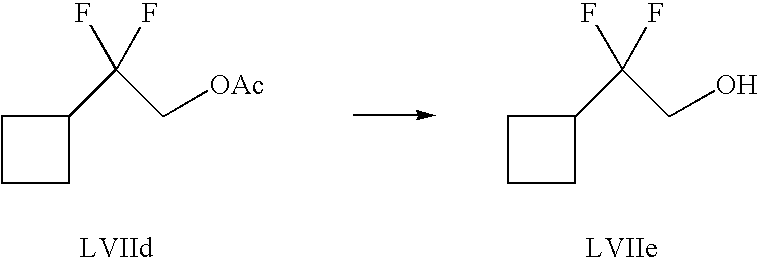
C1CCC1C(F)(F)C[OAc].C1CCC1C(F)(F)CO
